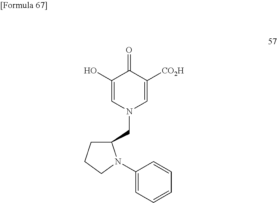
C1(O)=CN(CC2CCCN2C2=CC=CC=C2)C=C([CO2H])C1=O
